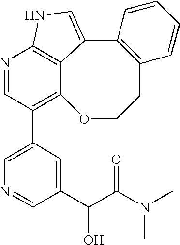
N1=CC(C2=CN=CC(C(C(N(C)C)=O)O)=C2)=C2OCCC3=C(C4=CNC1=C42)C=CC=C3
